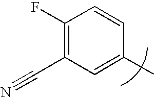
C1(F)=C(C#N)C=C(C)C=C1
